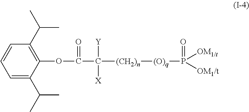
C1=C(C(C)C)C(OC(C([(CH2)n][(O)q]P(=O)([OM1/t])[OM1/t])([Y])[X])=O)=C(C(C)C)C=C1
